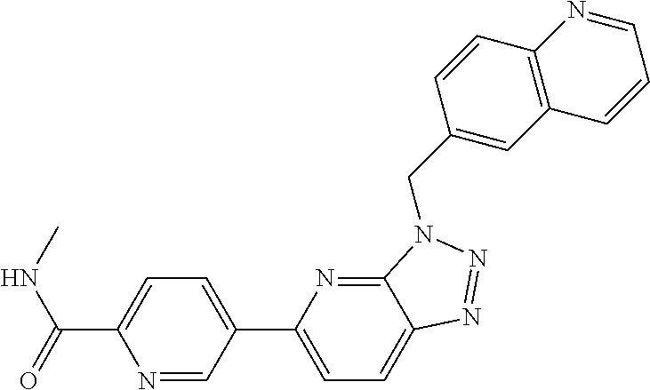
C1(CN2C3=NC(C4=CC=C(C(NC)=O)N=C4)=CC=C3N=N2)=CC2=C(C=C1)N=CC=C2
